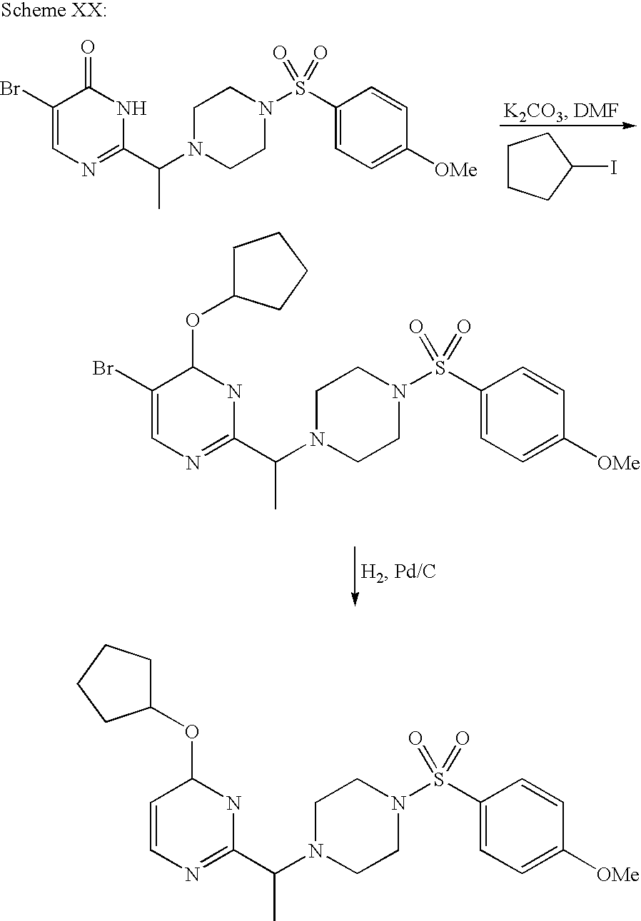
BrC1=CN=C(C(N2CCN(S(C3=CC=C([OMe])C=C3)(=O)=O)CC2)C)NC1=O.C1CCC(I)C1.BrC1=CN=C(C(N2CCN(S(C3=CC=C([OMe])C=C3)(=O)=O)CC2)C)NC1OC1CCCC1.C1=CN=C(C(N2CCN(S(C3=CC=C([OMe])C=C3)(=O)=O)CC2)C)NC1OC1CCCC1
